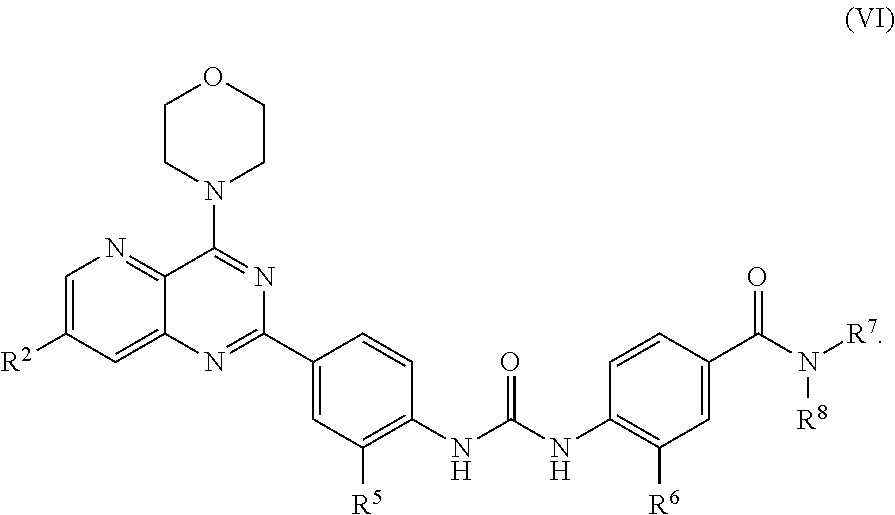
C12=CC([R2])=CN=C1C(N1CCOCC1)=NC(C1=CC([R5])=C(NC(NC3=C([R6])C=C(C(N([R7])[R8])=O)C=C3)=O)C=C1)=N2
